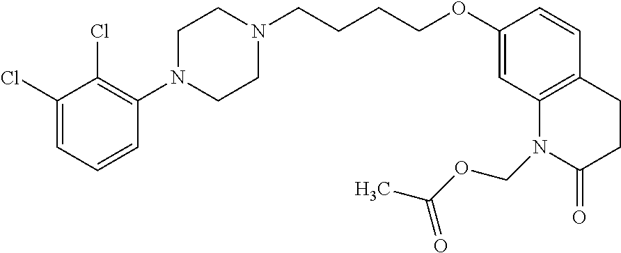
C1(Cl)=CC=CC(N2CCN(CCCCOC3=CC4=C(C=C3)CCC(=O)N4COC(C)=O)CC2)=C1Cl
